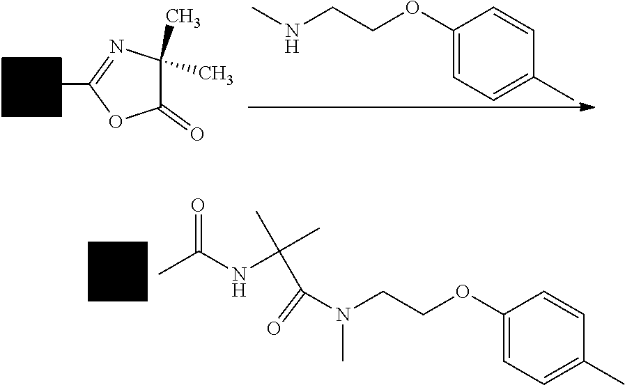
CC1=NC(C)(C)C(=O)O1.CNCCOC1=CC=C(C)C=C1.CC(NC(C(N(CCOC1=CC=C(C)C=C1)C)=O)(C)C)=O
